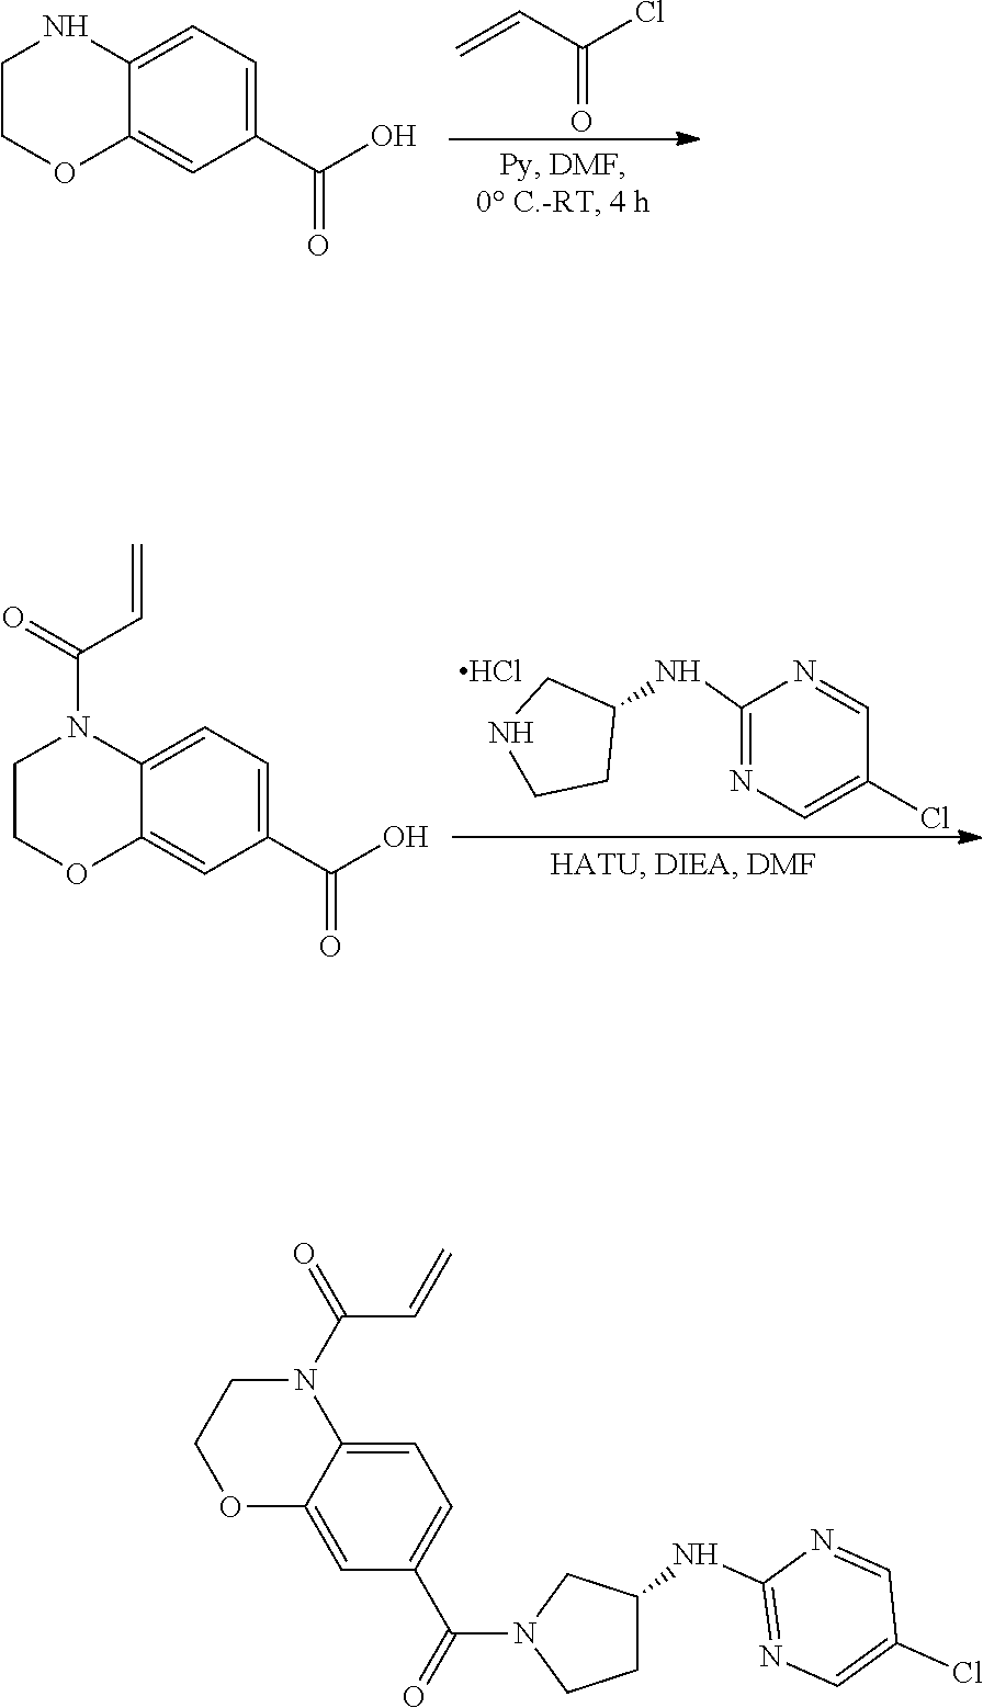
C=CC(Cl)=O.C12=CC=C(C(O)=O)C=C1OCCN2.C1(NC2CNCC2)=NC=C(Cl)C=N1.Cl.C12=CC=C(C(O)=O)C=C1OCCN2C(=O)C=C.C1(NC2CN(C(=O)C3=CC=C4C(=C3)OCCN4C(=O)C=C)CC2)=NC=C(Cl)C=N1
